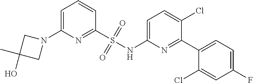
C1=C(N2CC(C)(O)C2)N=C(S(NC2=CC=C(Cl)C(C3=CC=C(F)C=C3Cl)=N2)(=O)=O)C=C1
